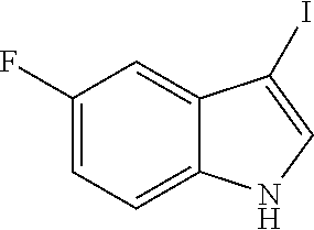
C1(F)=CC=C2C(=C1)C(I)=CN2
